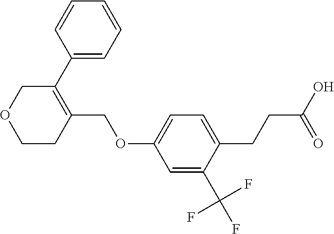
C1C(C2=CC=CC=C2)=C(COC2=CC=C(CCC(O)=O)C(C(F)(F)F)=C2)CCO1
